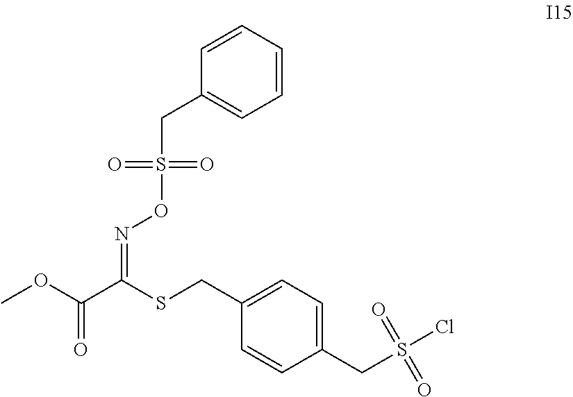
COC(C(SCC1=CC=C(CS(=O)(=O)Cl)C=C1)=NOS(CC1=CC=CC=C1)(=O)=O)=O
